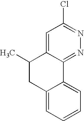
C1=C2C(=NN=C1Cl)C1=CC=CC=C1CC2C
